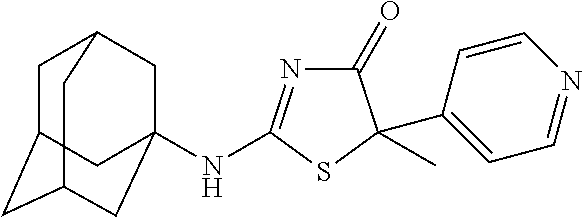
C1C2CC3CC(NC4=NC(=O)C(C5=CC=NC=C5)(C)S4)(CC1C3)C2
